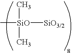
C[SiO](C)(C)[SiO3/2]
